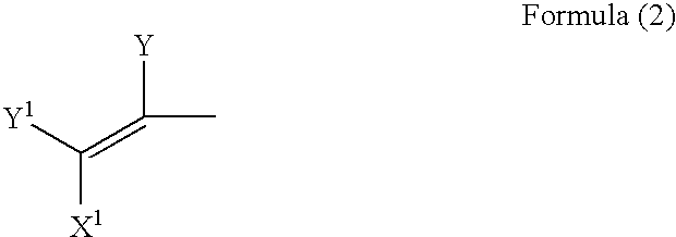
[Y1]C(=C(C)[Y])[X1]
